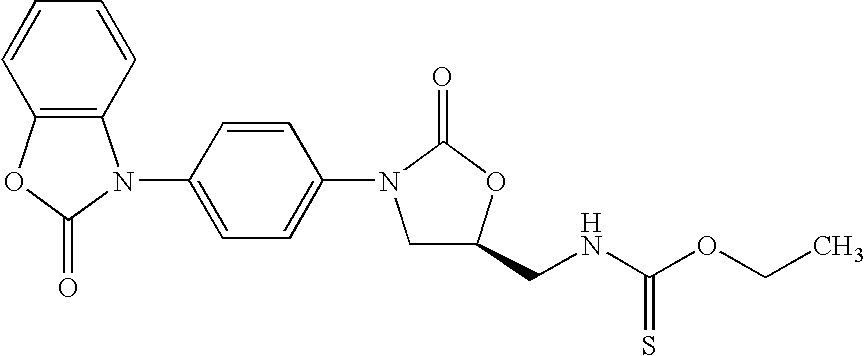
C12=C(OC(=O)N1C1=CC=C(N3CC(CNC(OCC)=S)OC3=O)C=C1)C=CC=C2
